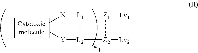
[Z2]1([Lv2])[Z1]([Lv1])[L1]([X]C)[L2]1[Y]C
